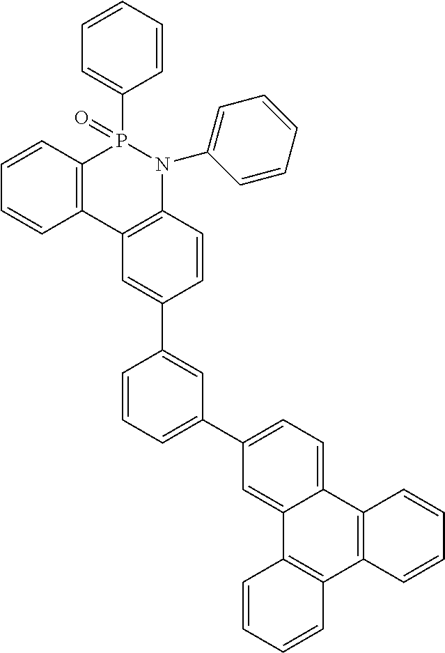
C12=C(C3=C(N(C4=CC=CC=C4)P1(C1=CC=CC=C1)=O)C=CC(C1=CC(C4=CC=C5C(=C4)C4=C(C6=C5C=CC=C6)C=CC=C4)=CC=C1)=C3)C=CC=C2
